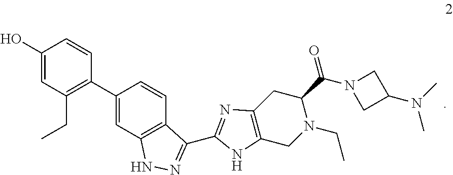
C1(O)=CC(CC)=C(C2=CC3=C(C=C2)C(C2=NC4=C(CN(CC)C(C(=O)N5CC(N(C)C)C5)C4)N2)=NN3)C=C1
